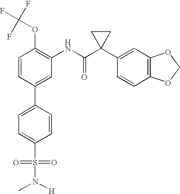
C1(NC(C2(C3=CC4=C(C=C3)OCO4)CC2)=O)=C(OC(F)(F)F)C=CC(C2=CC=C(S(=O)(=O)N(C)[H])C=C2)=C1
